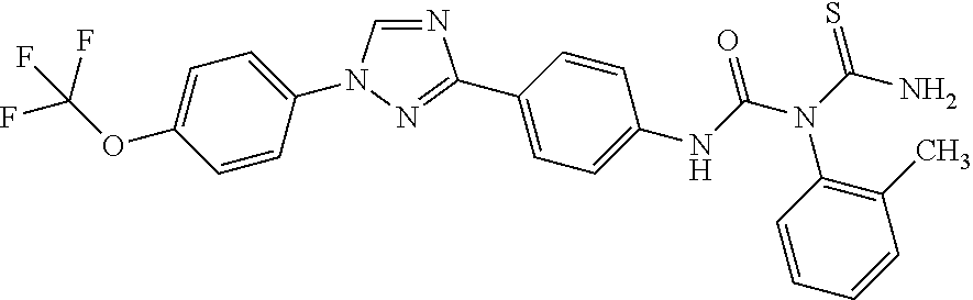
N1=CN(C2=CC=C(OC(F)(F)F)C=C2)N=C1C1=CC=C(NC(N(C(N)=S)C2=C(C)C=CC=C2)=O)C=C1
